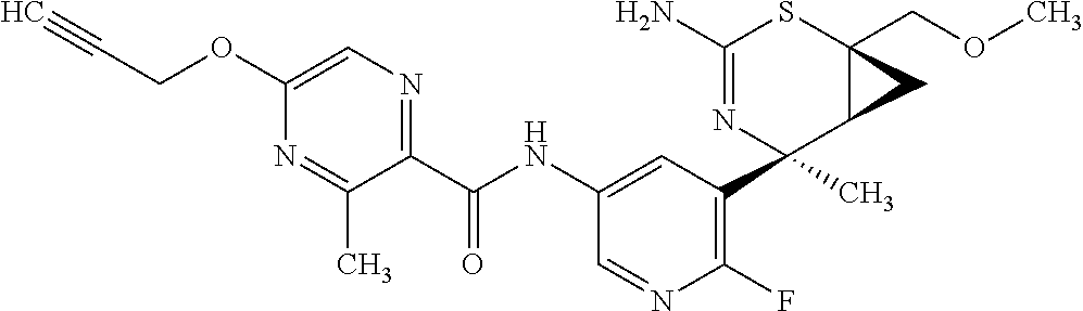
C1(N)=NC(C2=C(F)N=CC(NC(C3=NC=C(OCC#C)N=C3C)=O)=C2)(C)C2C(COC)(S1)C2
